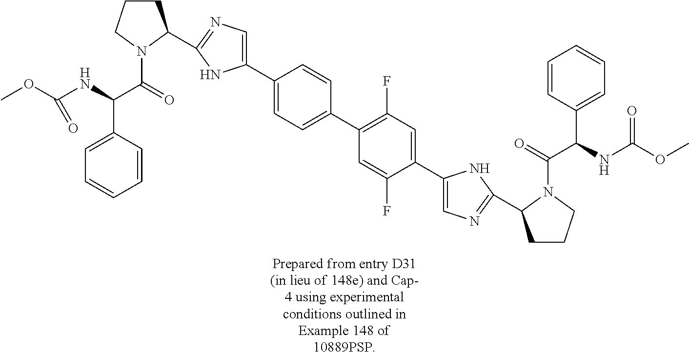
C1CCN(C(=O)C(NC(OC)=O)C2=CC=CC=C2)C1C1=NC=C(C2=CC=C(C3=C(F)C=C(C4=CN=C(C5CCCN5C(=O)C(NC(OC)=O)C5=CC=CC=C5)N4)C(F)=C3)C=C2)N1
